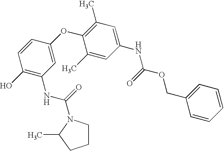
C1(O)=C(NC(=O)N2CCCC2C)C=C(OC2=C(C)C=C(NC(OCC3=CC=CC=C3)=O)C=C2C)C=C1
